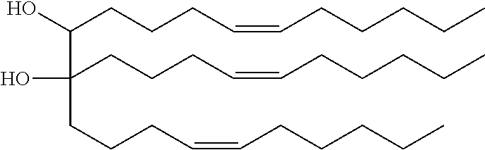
C(CCCC=CCCCCC)(O)C(CCCC=CCCCCC)(CCCC=CCCCCC)O
